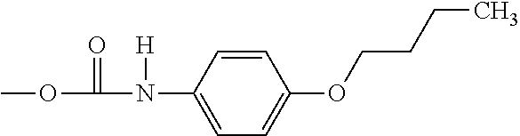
COC(N(C1=CC=C(OCCCC)C=C1)[H])=O
